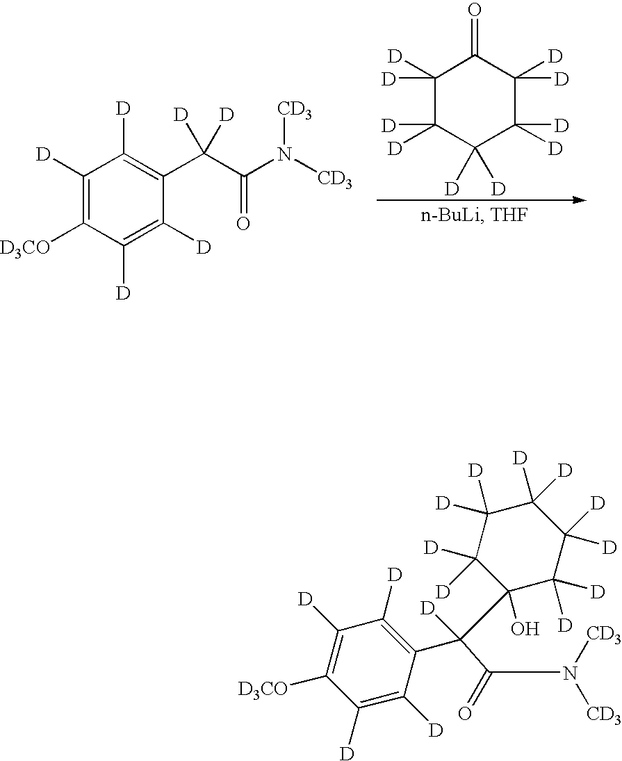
C1([D])([D])C([D])([D])C([D])([D])C([D])([D])C([D])([D])C1=O.C1([D])=C([D3CO])C([D])=C([D])C(C([D])(C(=O)N([CD3])[CD3])[D])=C1[D].C1([D])=C([D3CO])C([D])=C([D])C(C(C(N([CD3])[CD3])=O)([D])C2(O)C([D])([D])C([D])([D])C([D])([D])C([D])([D])C2([D])[D])=C1[D]
